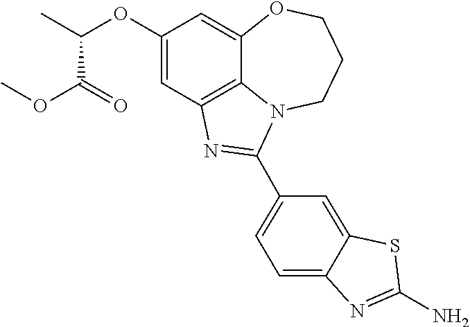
C1(OC(C)C(=O)OC)=CC2=C3C(=C1)OCCCN3C(C1=CC=C3C(=C1)SC(N)=N3)=N2
